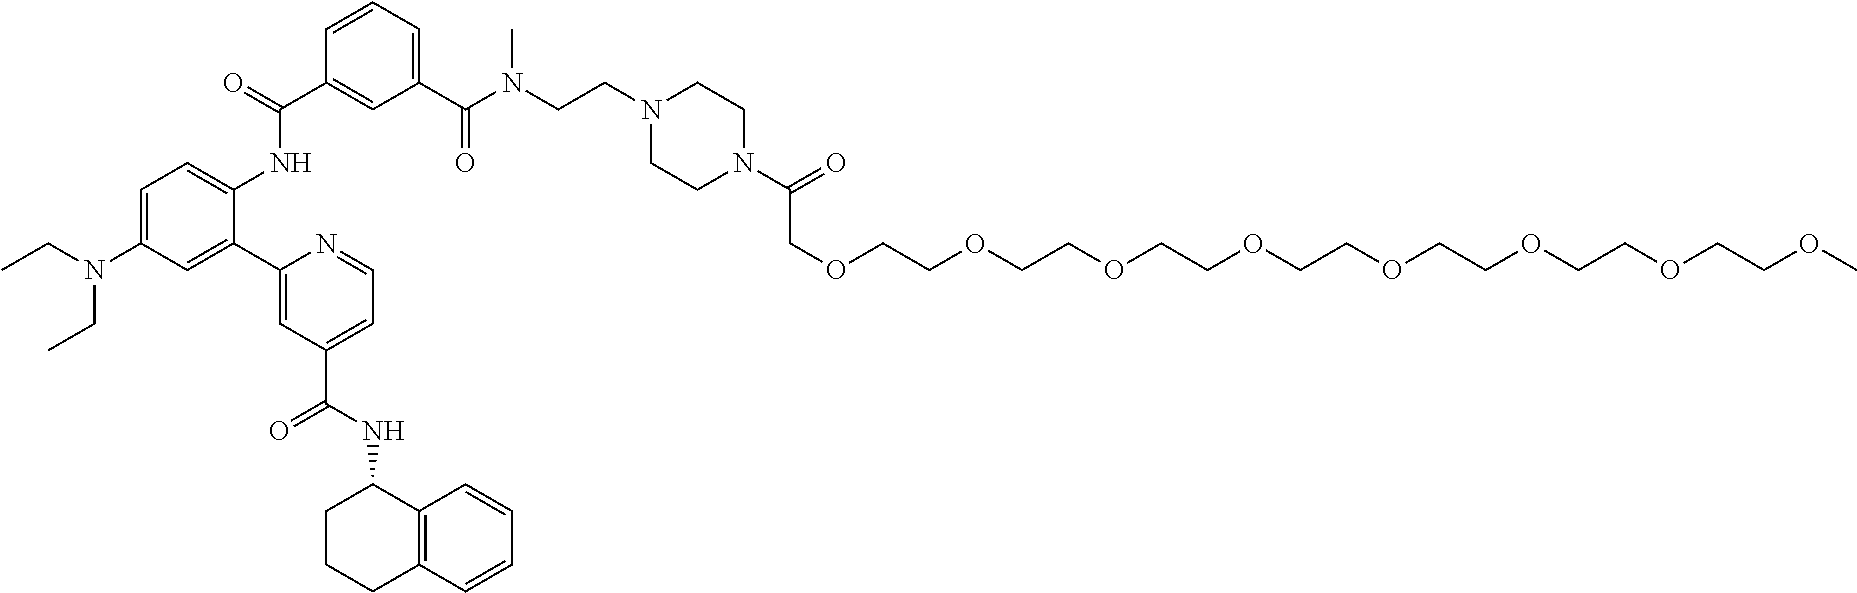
C1(C2=CC(N(CC)CC)=CC=C2NC(C2=CC(C(N(CCN3CCN(C(=O)COCCOCCOCCOCCOCCOCCOCCOC)CC3)C)=O)=CC=C2)=O)=CC(C(NC2CCCC3=C2C=CC=C3)=O)=CC=N1
